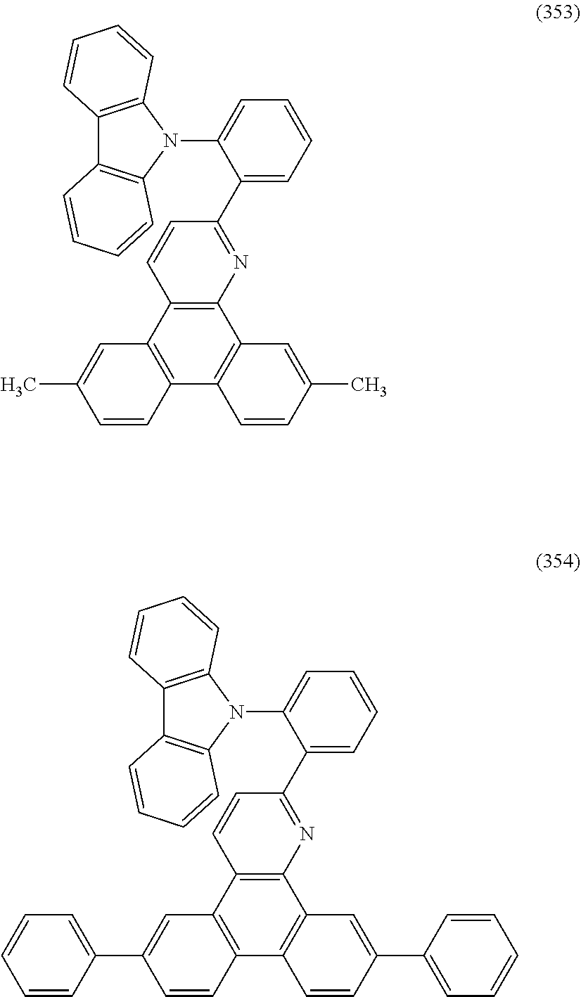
C12=C(C3=C(C4=C1C=CC(C1=CC=CC=C1N1C5=C(C6=C1C=CC=C6)C=CC=C5)=N4)C=C(C)C=C3)C=CC(C)=C2.C12=C(C3=C(C4=C1C=CC(C1=CC=CC=C1N1C5=C(C6=C1C=CC=C6)C=CC=C5)=N4)C=C(C1=CC=CC=C1)C=C3)C=CC(C1=CC=CC=C1)=C2
